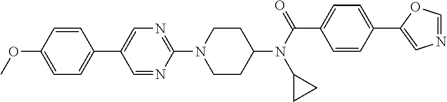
C1CC(N(C(C2=CC=C(C3=CN=CO3)C=C2)=O)C2CC2)CCN1C1=NC=C(C2=CC=C(OC)C=C2)C=N1
